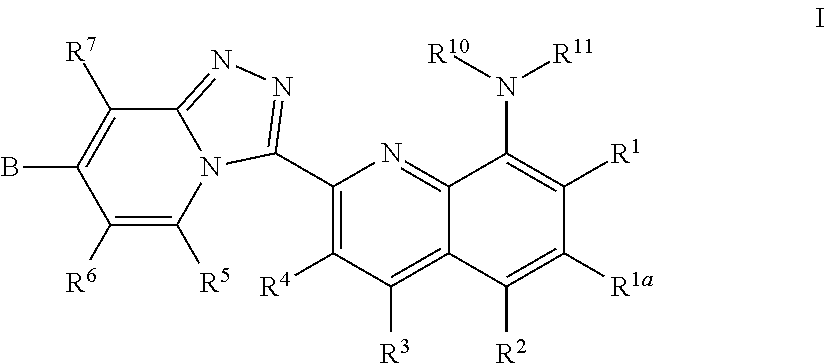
C1(C2=NN=C3N2C([R5])=C([R6])C(B)=C3[R7])=C([R4])C([R3])=C2C(=N1)C(N([R10])[R11])=C([R1])C([R1a])=C2[R2]
